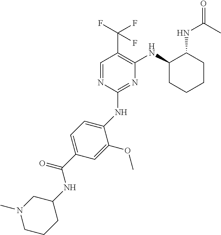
C1(NC2=CC=C(C(NC3CN(C)CCC3)=O)C=C2OC)=NC(NC2CCCCC2NC(C)=O)=C(C(F)(F)F)C=N1
